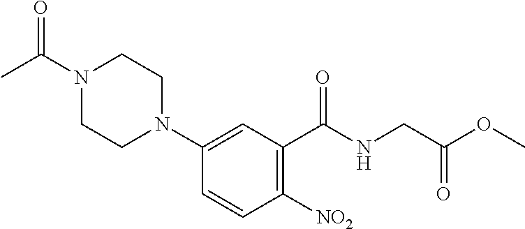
C1=CC([NO2])=C(C(NCC(OC)=O)=O)C=C1N1CCN(C(C)=O)CC1
